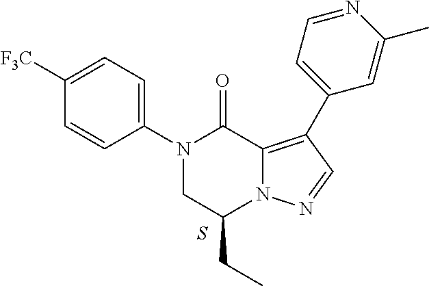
N1(C2=CC=C([F3C])C=C2)CC(CC)N2C(=C(C3=CC=NC(C)=C3)C=N2)C1=O.S
